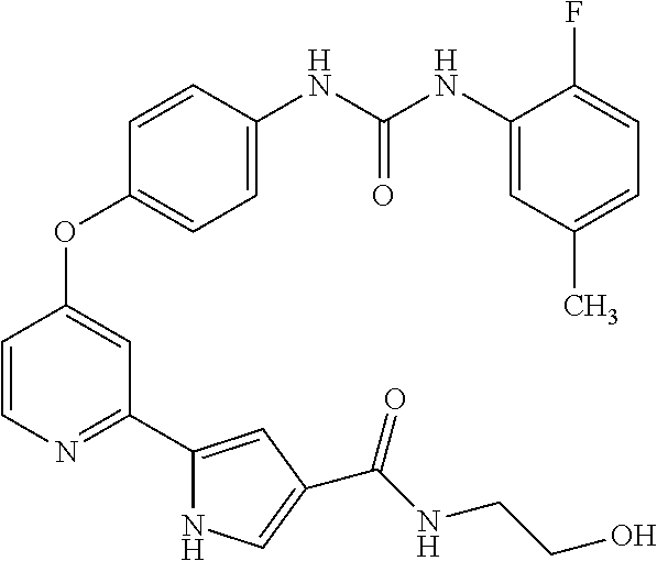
C1=C(NC(NC2=CC(C)=CC=C2F)=O)C=CC(OC2=CC(C3=CC(C(NCCO)=O)=CN3)=NC=C2)=C1
